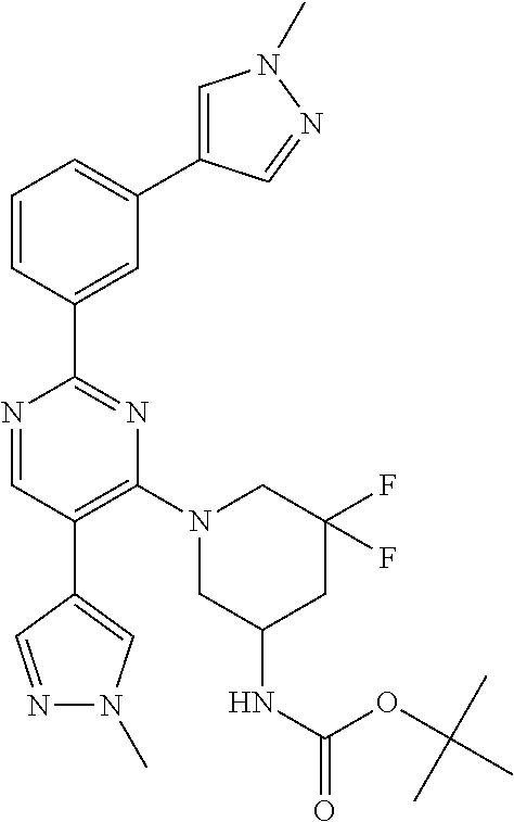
N1=CC(C2=CN(C)N=C2)=C(N2CC(NC(OC(C)(C)C)=O)CC(F)(F)C2)N=C1C1=CC(C2=CN(C)N=C2)=CC=C1
